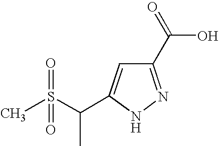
C1(C(=O)O)=NNC(C(S(C)(=O)=O)C)=C1
